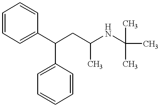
C1=CC(C(C2=CC=CC=C2)CC(NC(C)(C)C)C)=CC=C1
